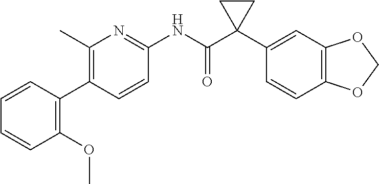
C1=CC(C2=C(C)N=C(NC(C3(C4=CC5=C(C=C4)OCO5)CC3)=O)C=C2)=C(OC)C=C1
